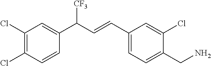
C1(C=CC(C2=CC(Cl)=C(Cl)C=C2)[CF3])=CC=C(CN)C(Cl)=C1
